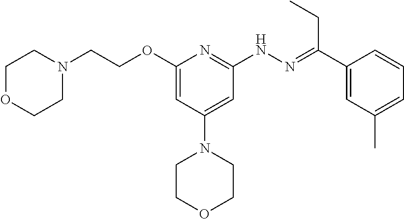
O(C1=CC(N2CCOCC2)=CC(NN=C(C2=CC(C)=CC=C2)CC)=N1)CCN1CCOCC1
